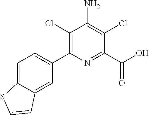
C1(C2=CC=C3C(=C2)C=CS3)=C(Cl)C(N)=C(Cl)C(C(=O)O)=N1
